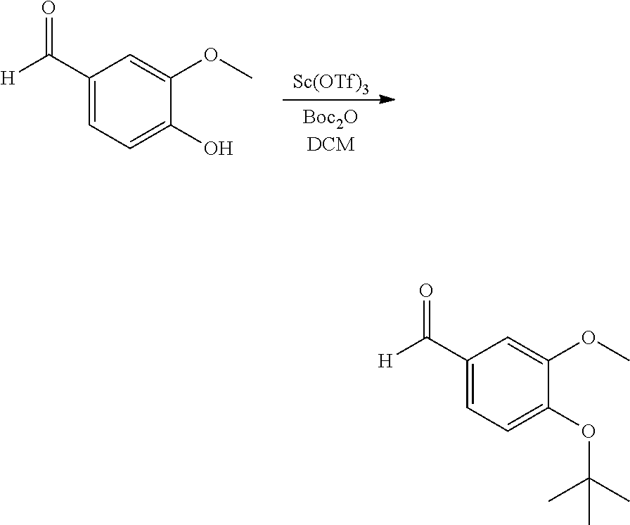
C1(C([H])=O)=CC=C(OC(C)(C)C)C(OC)=C1.C1(C([H])=O)=CC=C(O)C(OC)=C1.[Sc(OTf)3]
